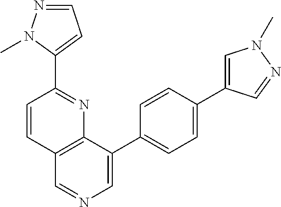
C1=CC(C2=CC=NN2C)=NC2=C1C=NC=C2C1=CC=C(C2=CN(C)N=C2)C=C1
